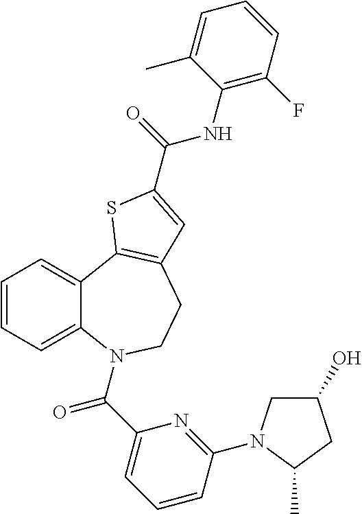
C1=CC=C2C(=C1)C1=C(CCN2C(C2=CC=CC(N3CC(O)CC3C)=N2)=O)C=C(C(=O)NC2=C(F)C=CC=C2C)S1
